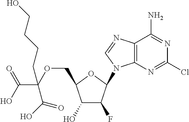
C1(O)C(F)C(N2C3=C(N=C2)C(N)=NC(Cl)=N3)OC1COC(C(=O)O)(CCCCO)C(=O)O
